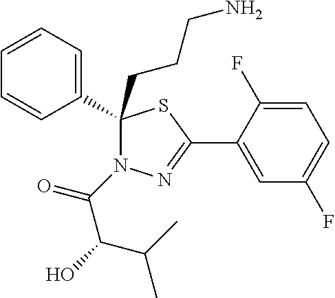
C1=C(F)C(C2=NN(C(C(O)C(C)C)=O)C(CCCN)(C3=CC=CC=C3)S2)=CC(F)=C1
